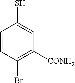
C1=CC(Br)=C([CONH2])C=C1S
